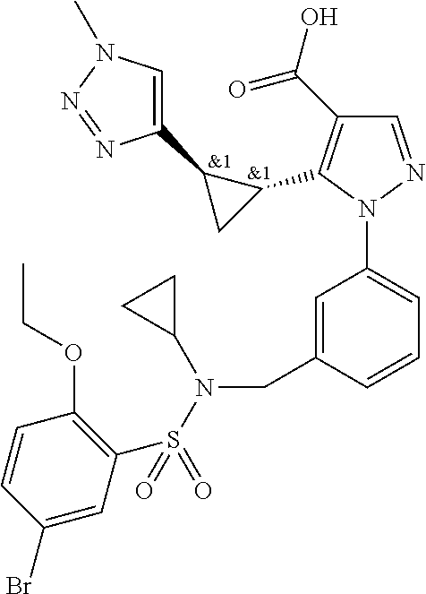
[&1].C1(C(O)=O)=C(C2C(C3=CN(C)N=N3)C2)N(C2=CC=CC(CN(S(C3=C(OCC)C=CC(Br)=C3)(=O)=O)C3CC3)=C2)N=C1.[&1]
